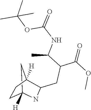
CC(OC(NC(C(CC1C2([H])CCC([H])(C2)N1)C(=O)OC)C)=O)(C)C
